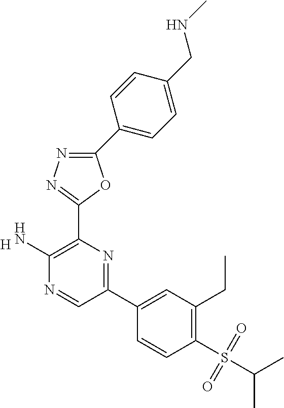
[H].C1(N)=C(C2=NN=C(C3=CC=C(CNC)C=C3)O2)N=C(C2=CC(CC)=C(S(C(C)C)(=O)=O)C=C2)C=N1
